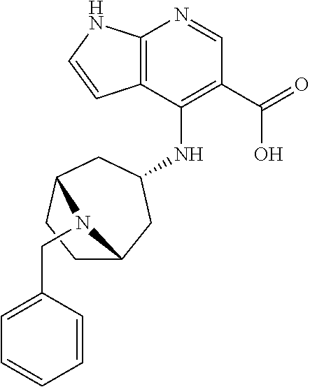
C12=C(C(NC3CC4CCC(C3)N4CC3=CC=CC=C3)=C(C(=O)O)C=N1)C=CN2
